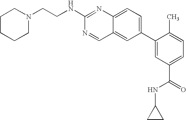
C1(C2=CC(C(=O)NC3CC3)=CC=C2C)=CC=C2C(=C1)C=NC(NCCN1CCCCC1)=N2
